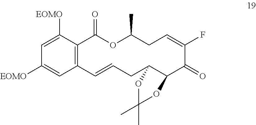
C1(C)CC=C(F)C(=O)C2C(CC=CC3=C(C([EOMO])=CC([EOMO])=C3)C(=O)O1)OC(C)(C)O2
